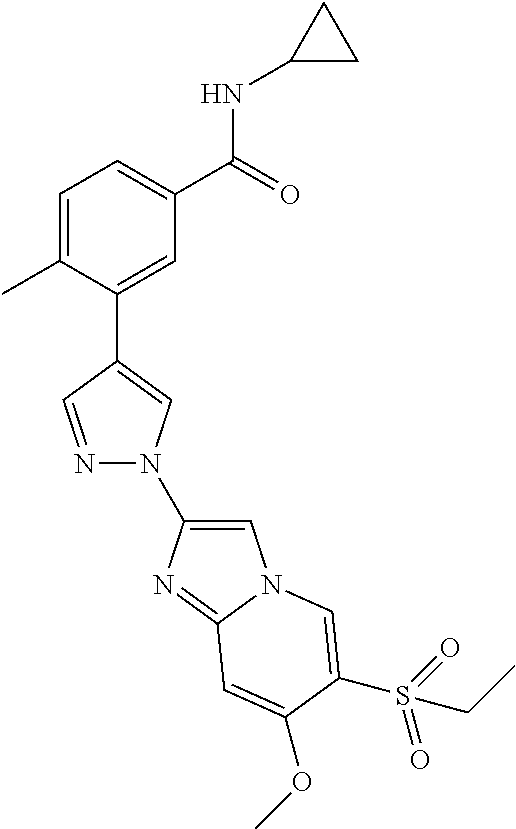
C1=C(C)C(C2=CN(C3=CN4C(=N3)C=C(OC)C(S(CC)(=O)=O)=C4)N=C2)=CC(C(=O)NC2CC2)=C1
